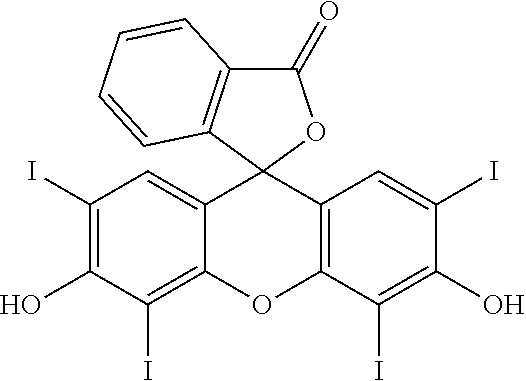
C12(C3=CC(I)=C(O)C(I)=C3OC3=C1C=C(I)C(O)=C3I)OC(=O)C1=C2C=CC=C1
